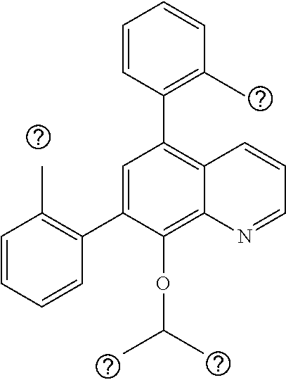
C1=C(C2=C(C)C=CC=C2)C(OC(C)C)=C2C(=C1C1=C(C)C=CC=C1)C=CC=N2
